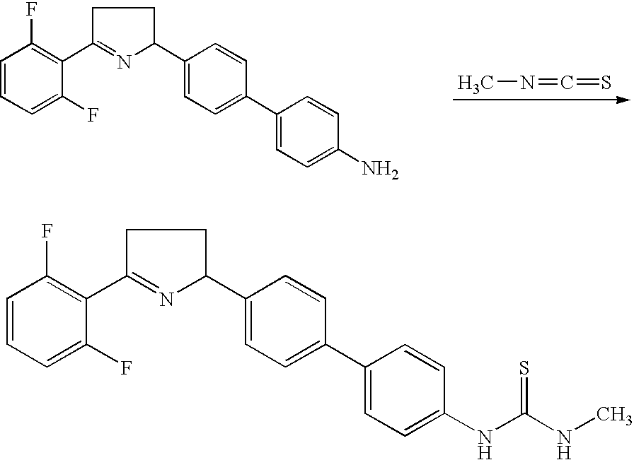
CN=C=S.C1=CC=C(F)C(C2=NC(C3=CC=C(C4=CC=C(N)C=C4)C=C3)CC2)=C1F.C1=CC=C(F)C(C2=NC(C3=CC=C(C4=CC=C(NC(NC)=S)C=C4)C=C3)CC2)=C1F
